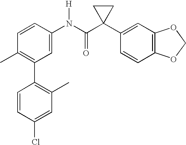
C1(N(C(C2(C3=CC4=C(C=C3)OCO4)CC2)=O)[H])=CC(C2=C(C)C=C(Cl)C=C2)=C(C)C=C1
